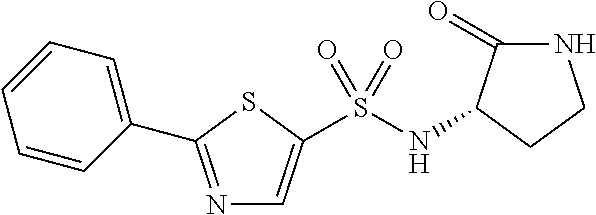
N1=C(C2=CC=CC=C2)SC(S(NC2C(=O)NCC2)(=O)=O)=C1
